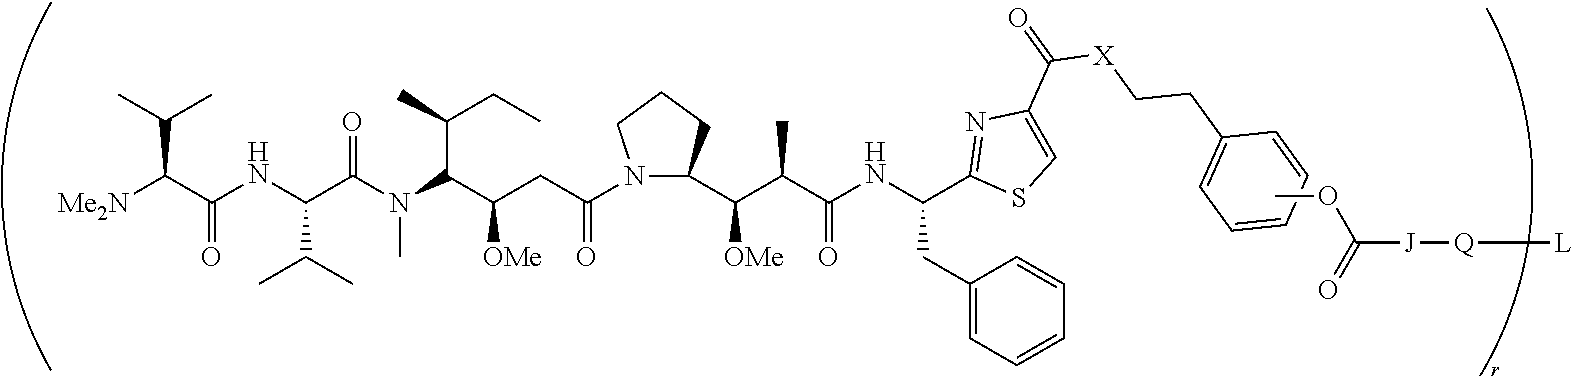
[Me2N]C(C(NC(C(N(C(C(CC(=O)N1CCCC1C(C(C(NC(CC1=CC=CC=C1)C1=NC(C(=O)[X]CCC2=CC=CC=C2)=CS1)=O)C)[OMe])[OMe])C(C)CC)C)=O)C(C)C)=O)C(C)C.COC([J][Q][L])=O
